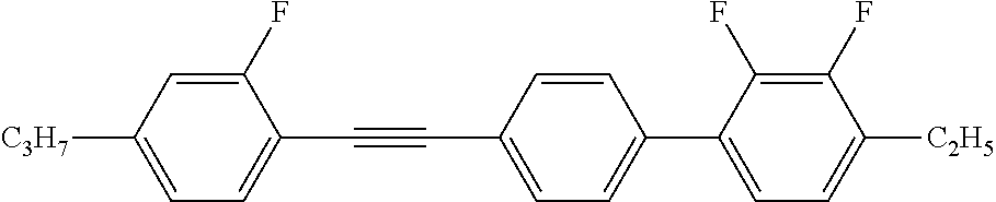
C1(F)=CC([C3H7])=CC=C1C#CC1=CC=C(C2=CC=C([C2H5])C(F)=C2F)C=C1
